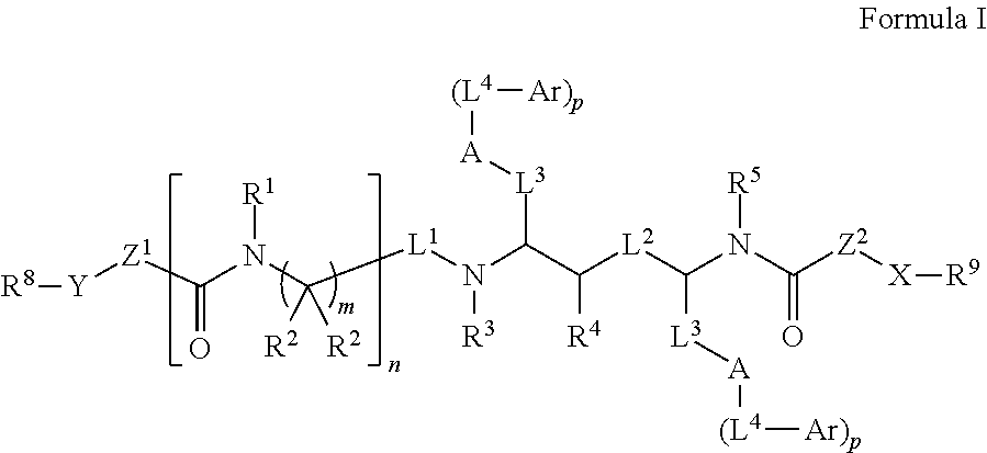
[Y]([Z1]C(N(C([L1]N(C(C([L2]C(N(C(=O)[Z2][X][R9])[R5])[L3][A][(L4][Ar)p])[R4])[L3][A][(L4][Ar)p])[R3])([R2])[R2])[R1])=O)[R8]
